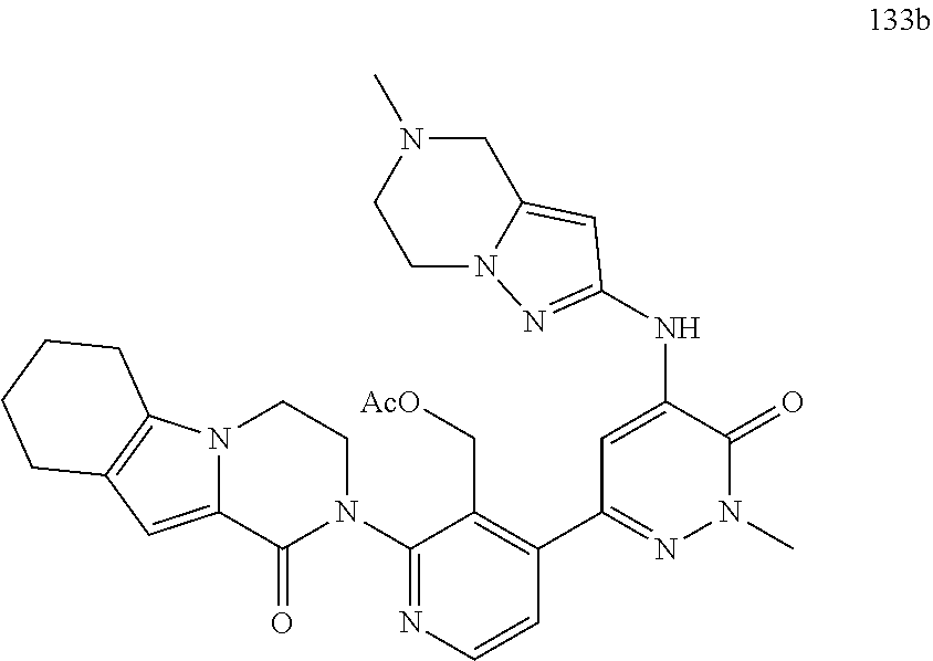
N(C1=CC(C2=C(C[AcO])C(N3CCN4C(=CC5=C4CCCC5)C3=O)=NC=C2)=NN(C)C1=O)C1=NN2CCN(C)CC2=C1
